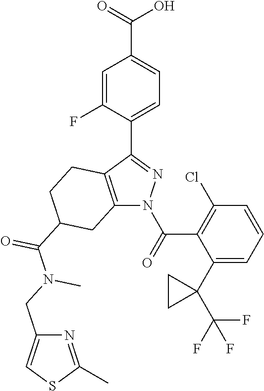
C(O)(=O)C1=CC=C(C2=NN(C(C3=C(Cl)C=CC=C3C3(C(F)(F)F)CC3)=O)C3=C2CCC(C(=O)N(C)CC2=CSC(C)=N2)C3)C(F)=C1
